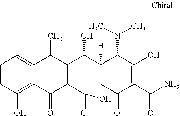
C1=CC(O)=C2C(=C1)C(C)C(C(C1([H])CC(=O)C(C(N)=O)=C(O)C1N(C)C)O)C(C(=O)O)C2=O
